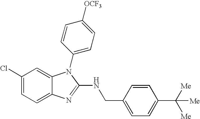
C1(Cl)=CC=C2C(=C1)N(C1=CC=C([OCF3])C=C1)C(NCC1=CC=C(C([Me])([Me])[Me])C=C1)=N2
